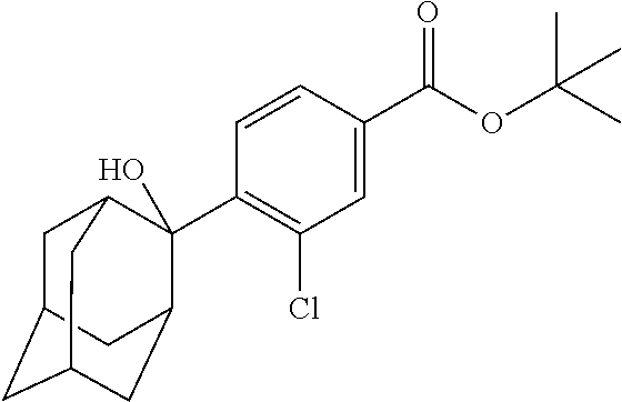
C1=CC(C(OC(C)(C)C)=O)=CC(Cl)=C1C1(O)C2CC3CC(CC1C3)C2
